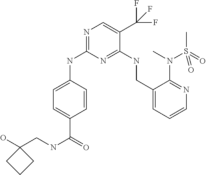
N1=C(NC2=CC=C(C(=O)NCC3(O)CCC3)C=C2)N=C(NCC2=CC=CN=C2N(C)S(C)(=O)=O)C(C(F)(F)F)=C1
